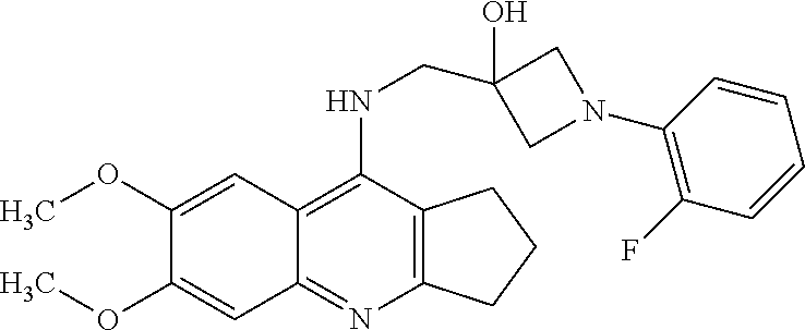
C12=C(C(NCC3(O)CN(C4=C(F)C=CC=C4)C3)=C3C(=N1)C=C(OC)C(OC)=C3)CCC2
